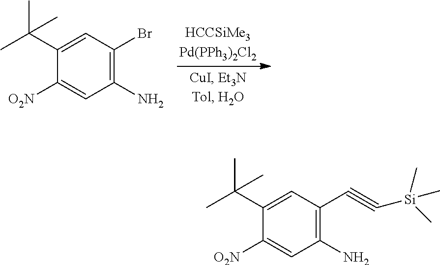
C1(C(C)(C)C)=CC(Br)=C(N)C=C1[O2N].C1(C(C)(C)C)=CC(C#C[Si](C)(C)C)=C(N)C=C1[O2N]
